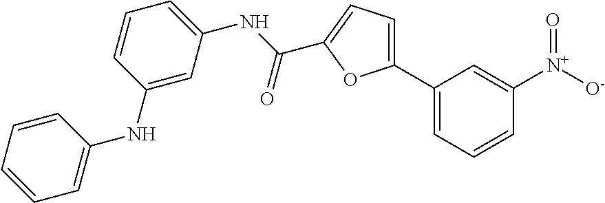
C1(C2=CC=C(C(NC3=CC=CC(NC4=CC=CC=C4)=C3)=O)O2)=CC=CC([N+]([O-])=O)=C1
